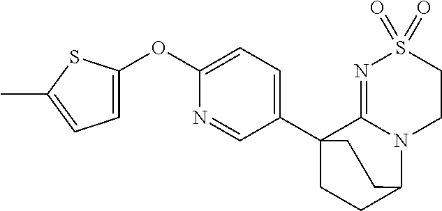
C1=C(OC2=CC=C(C34CCC(N5C3=NS(=O)(=O)CC5)CC4)C=N2)SC(C)=C1
